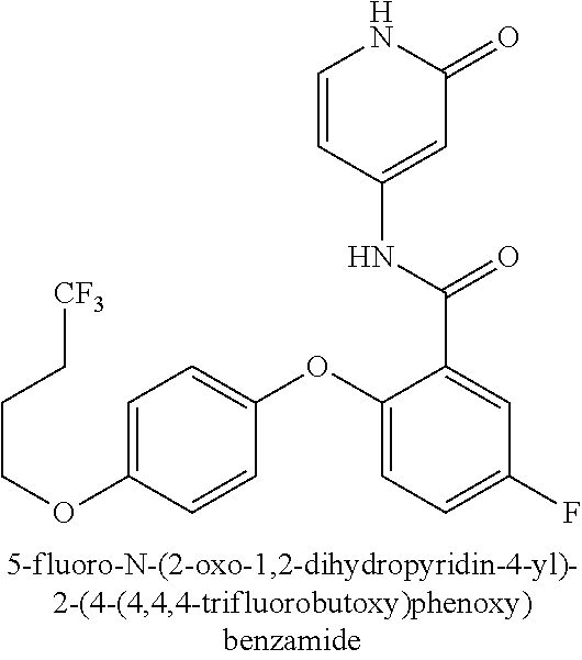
C1=C(OC2=CC=C(OCCC[CF3])C=C2)C(C(=O)NC2=CC(=O)NC=C2)=CC(F)=C1
